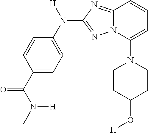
N1(C2=CC=CC3=NC(N(C4=CC=C(C(N(C)[H])=O)C=C4)[H])=NN23)CCC(O[H])CC1
